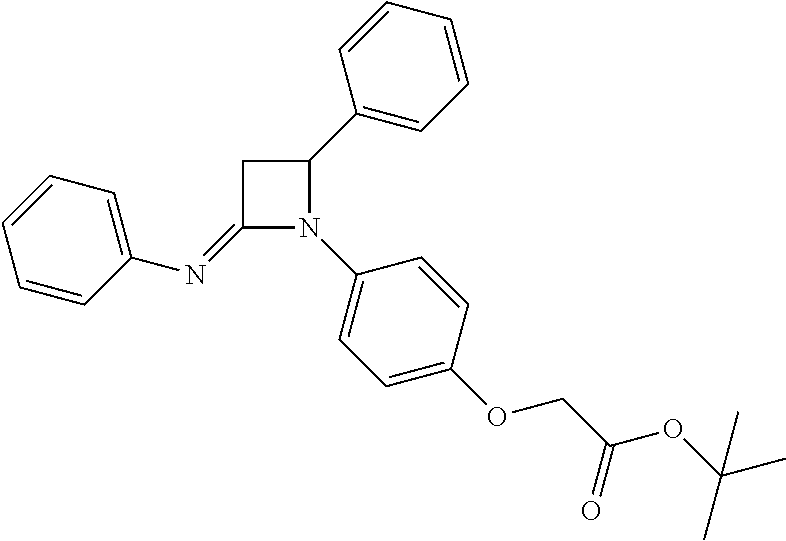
C1(=NC2=CC=CC=C2)N(C2=CC=C(OCC(OC(C)(C)C)=O)C=C2)C(C2=CC=CC=C2)C1
